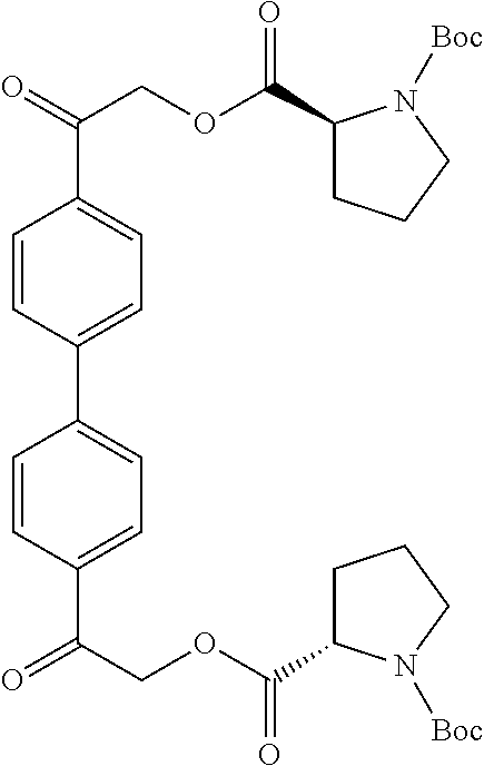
C1=CC(C(COC(C2CCCN2[Boc])=O)=O)=CC=C1C1=CC=C(C(COC(C2CCCN2[Boc])=O)=O)C=C1
